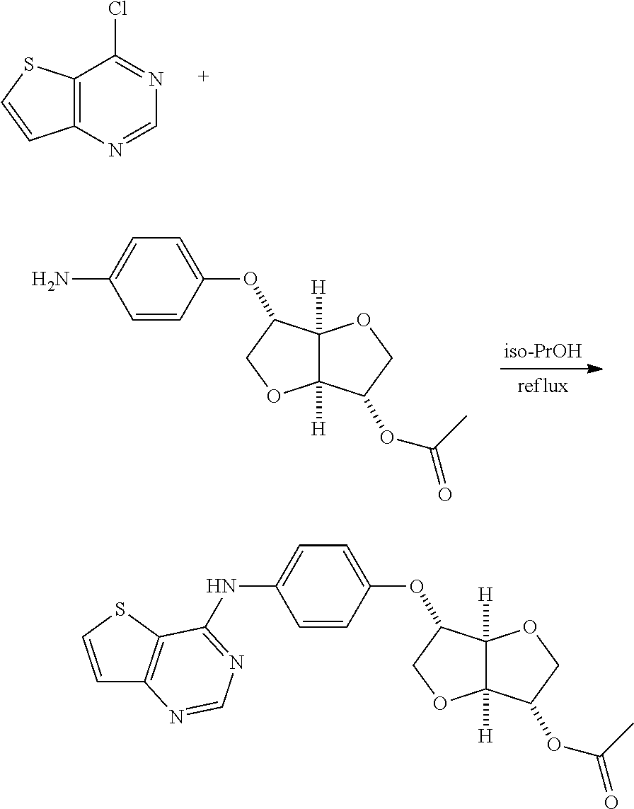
C12=C(N=CN=C1Cl)C=CS2.O(C1C2([H])C([H])(OC1)C(OC(=O)C)CO2)C1=CC=C(N)C=C1.O(C1C2([H])C([H])(OC1)C(OC(=O)C)CO2)C1=CC=C(NC2=NC=NC3=C2SC=C3)C=C1
